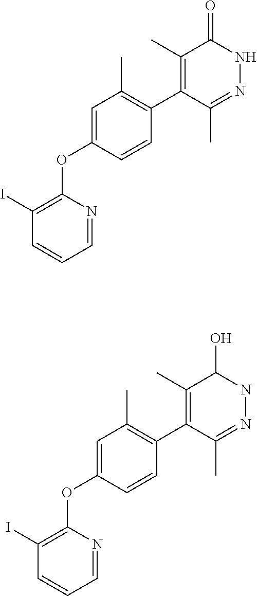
C1(I)=C(OC2=CC(C)=C(C3=C(C)C(=O)NN=C3C)C=C2)N=CC=C1.C1(I)=C(OC2=CC(C)=C(C3=C(C)C(O)NN=C3C)C=C2)N=CC=C1
